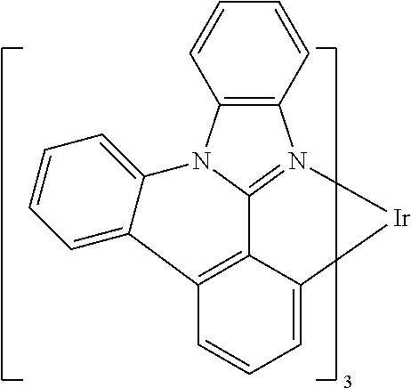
C1=CC2=C(C=C1)N1=C3N2C2=CC=CC=C2C2=C3C(=CC=C2)[Ir]1
